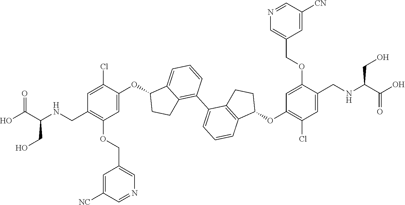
C1=C(OC2C3=CC=CC(C4=CC=CC5=C4CCC5OC4=C(Cl)C=C(CNC(C(O)=O)CO)C(OCC5=CN=CC([CN])=C5)=C4)=C3CC2)C(Cl)=CC(CNC(C(O)=O)CO)=C1OCC1=CN=CC([NC])=C1
